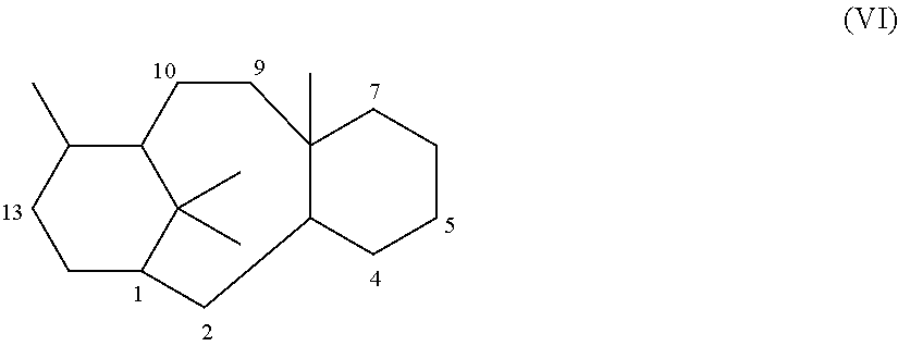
C12C(C)CCC(C1(C)C)CC1C(C)(CC2)CCCC1
